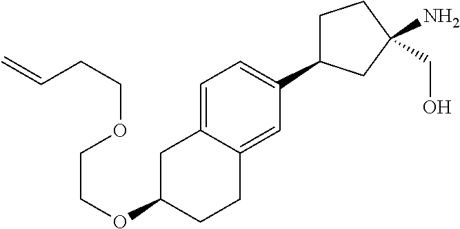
C1C(C2=CC=C3C(=C2)CCC(OCCOCCC=C)C3)CC(N)(CO)C1
